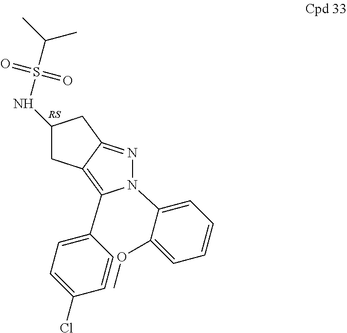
C1C2=C(C3=CC=C(Cl)C=C3)N(C3=CC=CC=C3OC)N=C2CC1NS(C(C)C)(=O)=O
